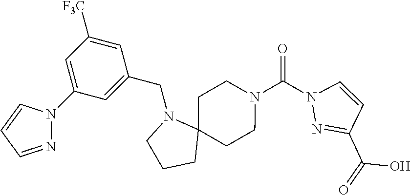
N1(C(N2N=C(C(=O)O)C=C2)=O)CCC2(CC1)N(CC1=CC(N3N=CC=C3)=CC([F3C])=C1)CCC2
